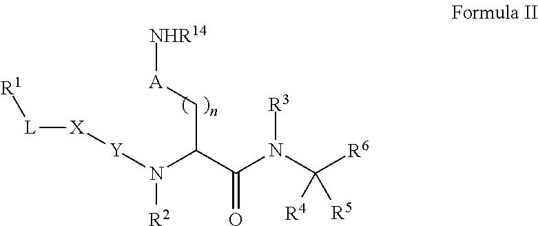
[R1][L][X][Y]N([R2])C(C[A][NHR14])C(=O)N([R3])C([R6])([R4])[R5]
